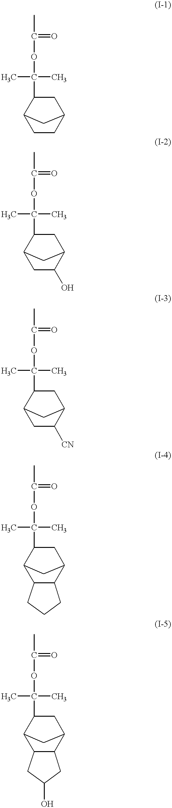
C12CCC(CC1C(C)(C)OC(C)=O)C2.C12CC(O)C(CC1C(C)(C)OC(C)=O)C2.C12CC([CN])C(CC1C(C)(C)OC(C)=O)C2.C12C3C(C(CC1C(C)(C)OC(C)=O)C2)CCC3.C12C3C(C(CC1C(C)(C)OC(C)=O)C2)CC(O)C3
